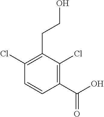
C1(Cl)=C(CCO)C(Cl)=C(C(=O)O)C=C1
